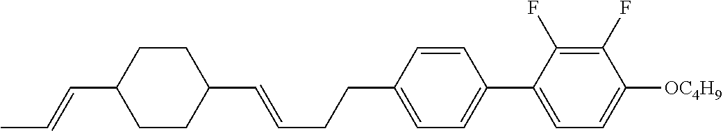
C1CC(C=CC)CCC1C=CCCC1=CC=C(C2=CC=C([OC4H9])C(F)=C2F)C=C1
